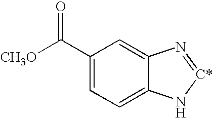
C1(C([CH3O])=O)=CC=C2C(=C1)N=[C*]N2
